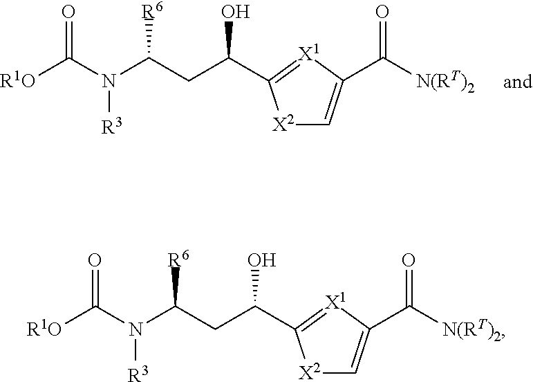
[R1O]C(N(C(CC(C1=[X1]C(C([N(RT)2])=O)=C[X2]1)O)[R6])[R3])=O.[R1O]C(N(C(CC(C1=[X1]C(C([N(RT)2])=O)=C[X2]1)O)[R6])[R3])=O
